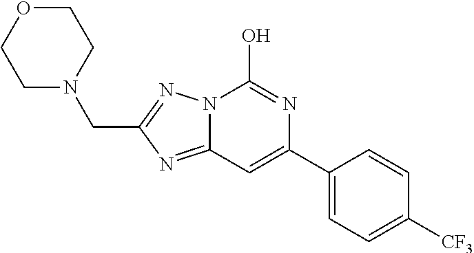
N12C(=NC(CN3CCOCC3)=N1)C=C(C1=CC=C([CF3])C=C1)N=C2O
